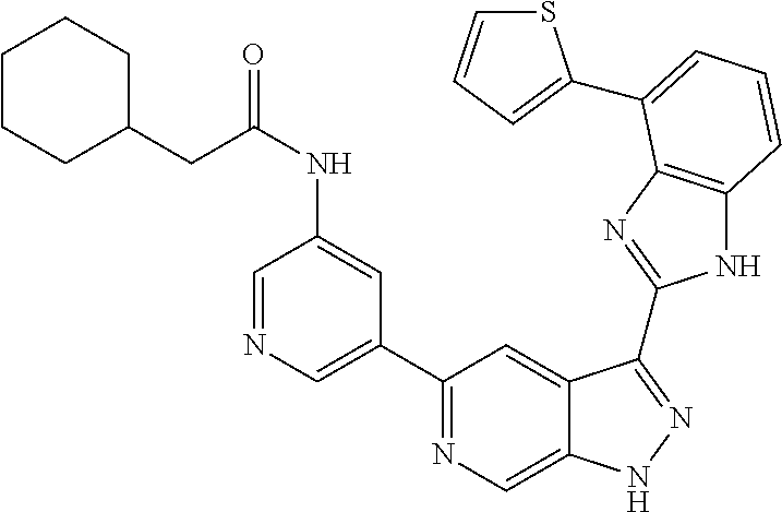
C1(C2=NC=C3C(=C2)C(C2=NC4=C(N2)C=CC=C4C2=CC=CS2)=NN3)=CN=CC(NC(=O)CC2CCCCC2)=C1
